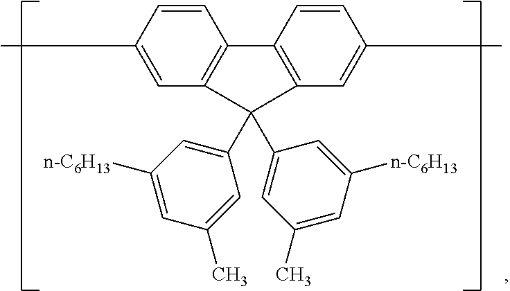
C1=CC(C)=CC2=C1C1=C(C=C(C)C=C1)C2(C1=CC([n-C6H13])=CC(C)=C1)C1=CC(C)=CC([n-C6H13])=C1
